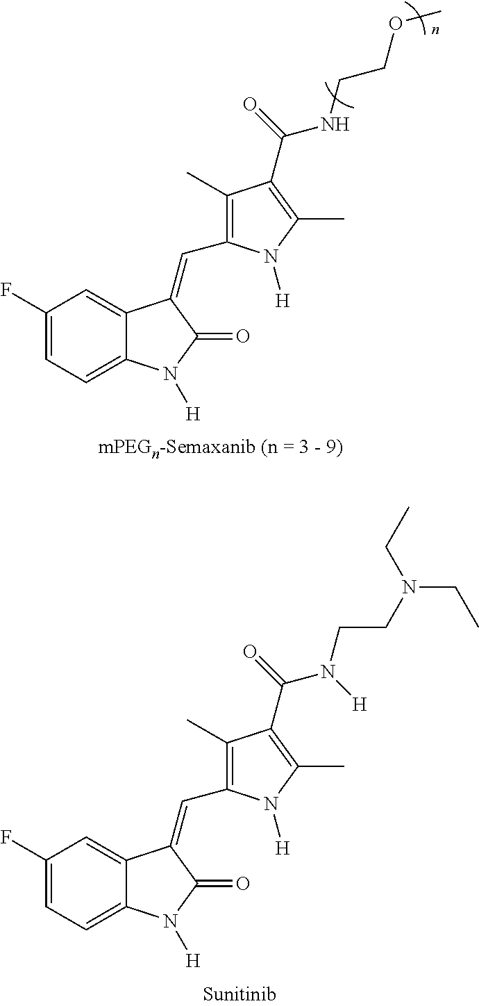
C1(F)=CC=C2C(=C1)C(=CC1=C(C)C(C(=O)NCCOC)=C(C)N1[H])C(=O)N2[H].C1(F)=CC=C2C(=C1)C(=CC1=C(C)C(C(=O)N(CCN(CC)CC)[H])=C(C)N1[H])C(=O)N2[H]
